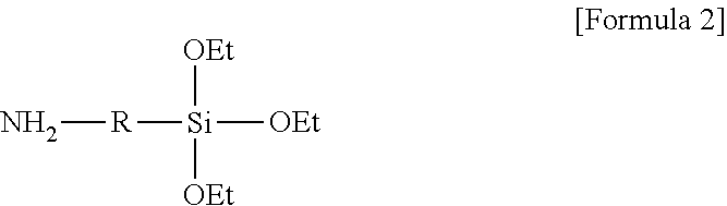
N[R][Si]([OEt])([OEt])[OEt]
